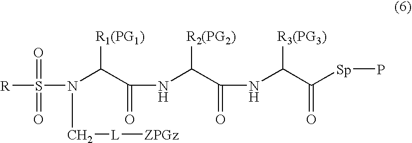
[R2(PG2)]C(C(=O)NC(C([Sp]P)=O)[R3(PG3)])NC(=O)C(N(S(=O)(=O)[R])C[L][ZPGz])[R1(PG1)]
